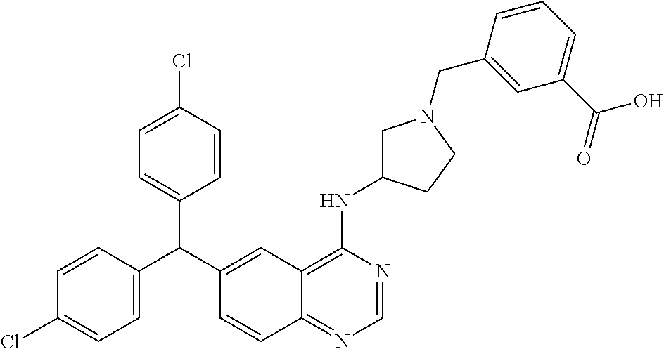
C1=CC(C(C2=CC3=C(NC4CN(CC5=CC(C(O)=O)=CC=C5)CC4)N=CN=C3C=C2)C2=CC=C(Cl)C=C2)=CC=C1Cl
